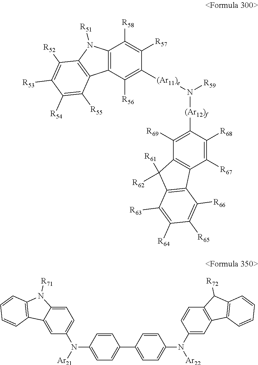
C12=C(C([R56])=C([(Ar11)e]N([R59])[(Ar12)f]C3=C([R69])C4=C(C([R67])=C3[R68])C3=C(C4([R61])[R62])C([R63])=C([R64])C([R65])=C3[R66])C([R57])=C1[R58])C1=C(N2[R51])C([R52])=C([R53])C([R54])=C1[R55].C1=CC(N([Ar21])C2=CC=C3C(=C2)C2=C(N3[R71])C=CC=C2)=CC=C1C1=CC=C(N(C2=CC3=C(C=C2)C([R72])C2=C3C=CC=C2)[Ar22])C=C1
